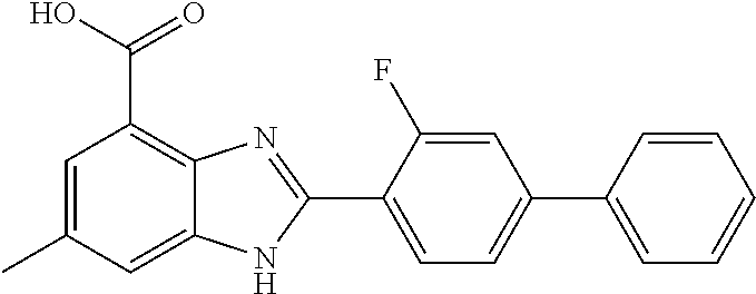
C1=C(C2=NC3=C(C(O)=O)C=C(C)C=C3N2)C(F)=CC(C2=CC=CC=C2)=C1
